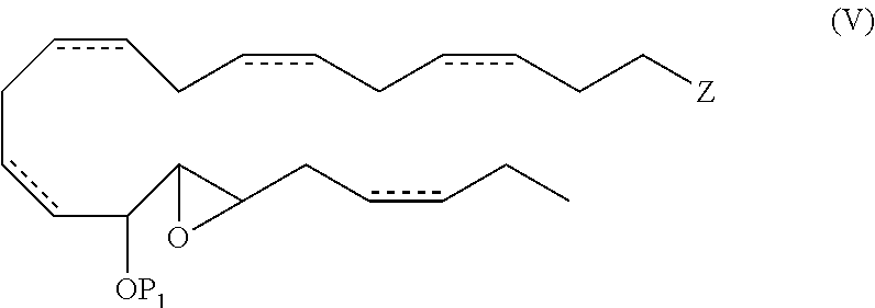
c(cCccCC[Z])CccCccC(C1C(CccCC)O1)[OP1]
